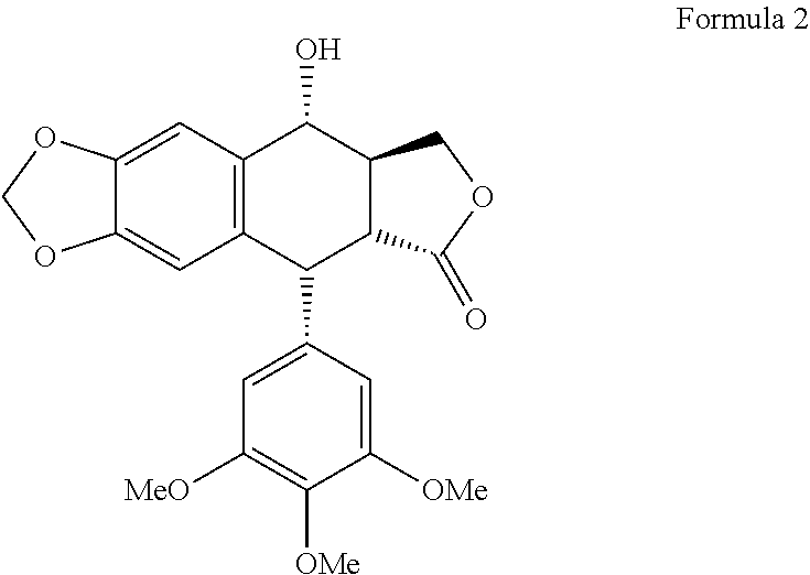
C1=C2C(=CC3=C1C(O)C1C(C3C3=CC([MeO])=C([OMe])C([OMe])=C3)C(=O)OC1)OCO2
